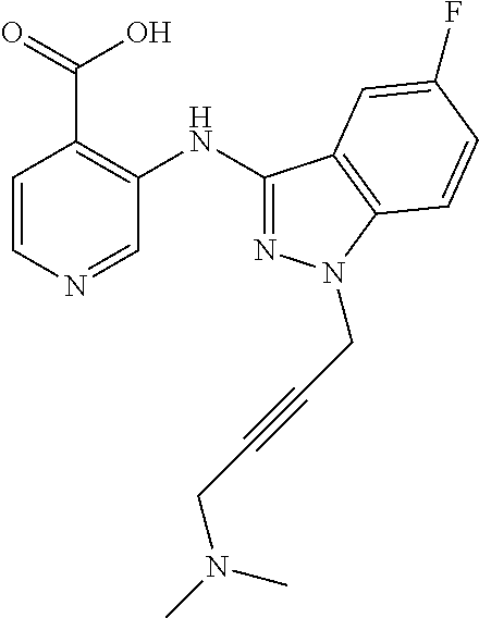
C1=CN=CC(NC2=NN(CC#CCN(C)C)C3=C2C=C(F)C=C3)=C1C(=O)O
